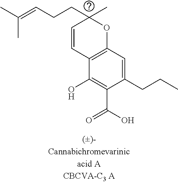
C1=CC2=C(OC1(CCC=C(C)C)C)C=C(CCC)C(C(O)=O)=C2O
